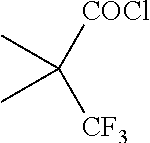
[COCl]C([CF3])(C)C
